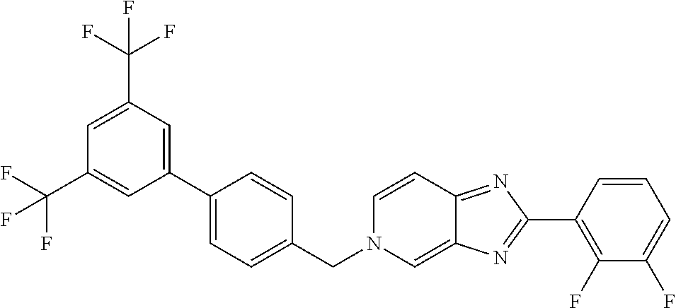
C1=C(C(F)(F)F)C=C(C2=CC=C(CN3C=C4C(=NC(C5=C(F)C(F)=CC=C5)=N4)C=C3)C=C2)C=C1C(F)(F)F
